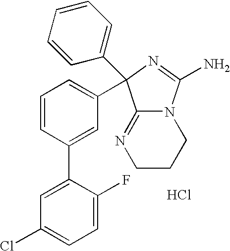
C1CCN2C(=N1)C(C1=CC=CC(C3=CC(Cl)=CC=C3F)=C1)(C1=CC=CC=C1)N=C2N.Cl
